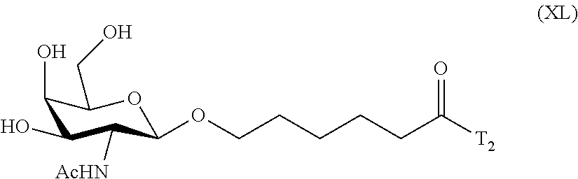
C1(O)C(O)C([AcHN])C(OCCCCCC([T2])=O)OC1CO
